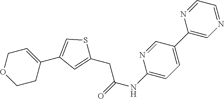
N1=CC=NC=C1C1=CC=C(NC(=O)CC2=CC(C3=CCOCC3)=CS2)N=C1
